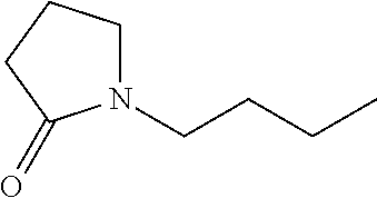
N1(CCCC)CCCC1=O
